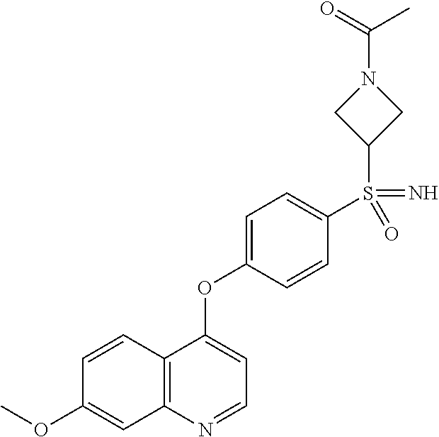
C12=C(N=CC=C1OC1=CC=C(S(=O)(=N)C3CN(C(=O)C)C3)C=C1)C=C(OC)C=C2
